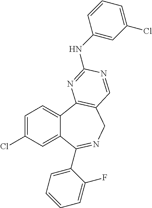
C1=C(Cl)C=C2C(=C1)C1=C(CN=C2C2=CC=CC=C2F)C=NC(NC2=CC(Cl)=CC=C2)=N1
